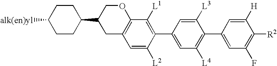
C1(C2=CC([L4])=C(C3=CC(F)=C([R2])C([H])=C3)C([L3])=C2)=C([L1])C2=C(C=C1[L2])CC(C1CCC([alk(en)yl])CC1)CO2
